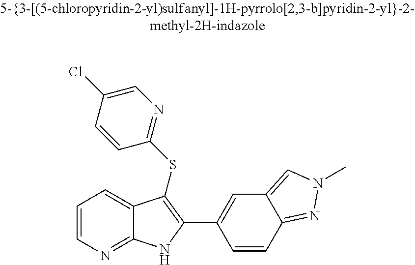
C1=CN=C2C(=C1)C(SC1=NC=C(Cl)C=C1)=C(C1=CC3=CN(C)N=C3C=C1)N2
